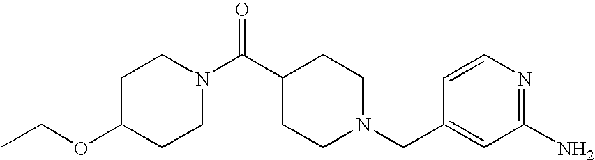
C1(OCC)CCN(C(C2CCN(CC3=CC(N)=NC=C3)CC2)=O)CC1
